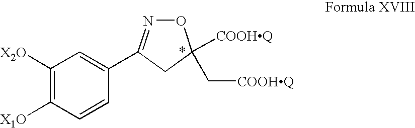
C1([X2O])=C([X1O])C=CC(C2=NOC([COOHQ])(C[COOHQ])C2)=C1
